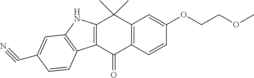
C12=C(C(=O)C3=C(C1(C)C)C=C(OCCOC)C=C3)C1=C(N2)C=C(C#N)C=C1
